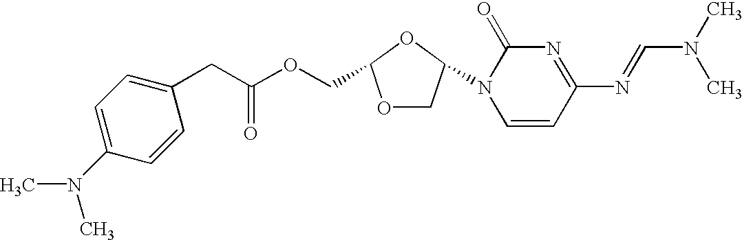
N1(C2COC(COC(CC3=CC=C(N(C)C)C=C3)=O)O2)C=CC(N=CN(C)C)=NC1=O
